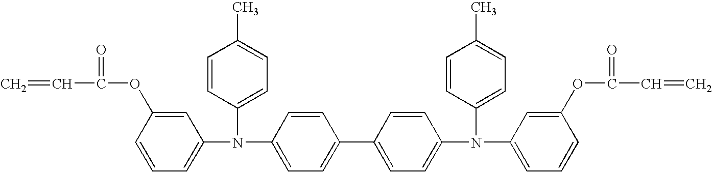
C=CC(=O)OC1=CC(N(C2=CC=C(C)C=C2)C2=CC=C(C3=CC=C(N(C4=CC=C(C)C=C4)C4=CC=CC(OC(=O)C=C)=C4)C=C3)C=C2)=CC=C1
